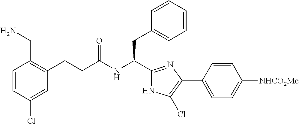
C1(Cl)=CC(CCC(NC(CC2=CC=CC=C2)C2=NC(C3=CC=C([NHCO2Me])C=C3)=C(Cl)N2)=O)=C(CN)C=C1
